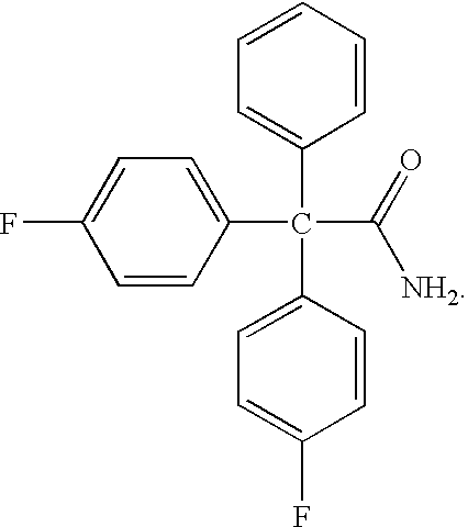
C1=CC=CC=C1C(C1=CC=C(F)C=C1)(C(=O)[NH2])C1=CC=C(F)C=C1
